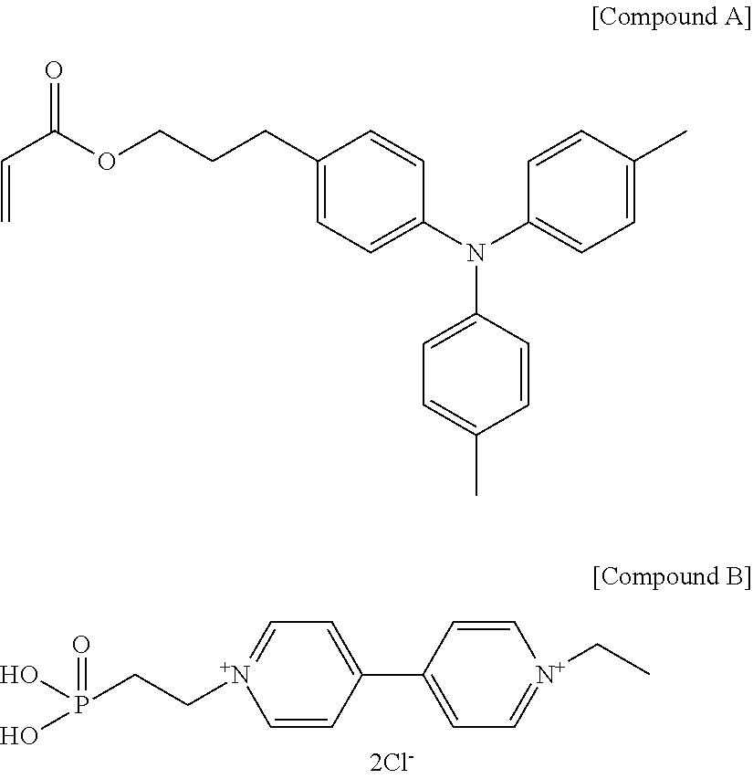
C1=CC(C2=CC=[N+](CC)C=C2)=CC=[N+]1CCP(O)(O)=O.C1(CCCOC(C=C)=O)=CC=C(N(C2=CC=C(C)C=C2)C2=CC=C(C)C=C2)C=C1
